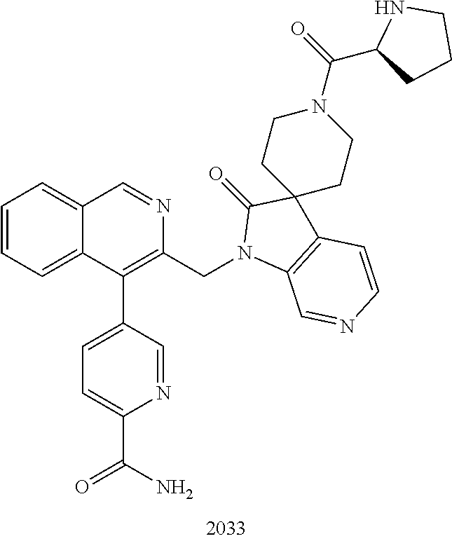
C1=CC=C2C(=C1)C=NC(CN1C3=C(C=CN=C3)C3(C1=O)CCN(C(=O)C1CCCN1)CC3)=C2C1=CC=C(C(N)=O)N=C1
